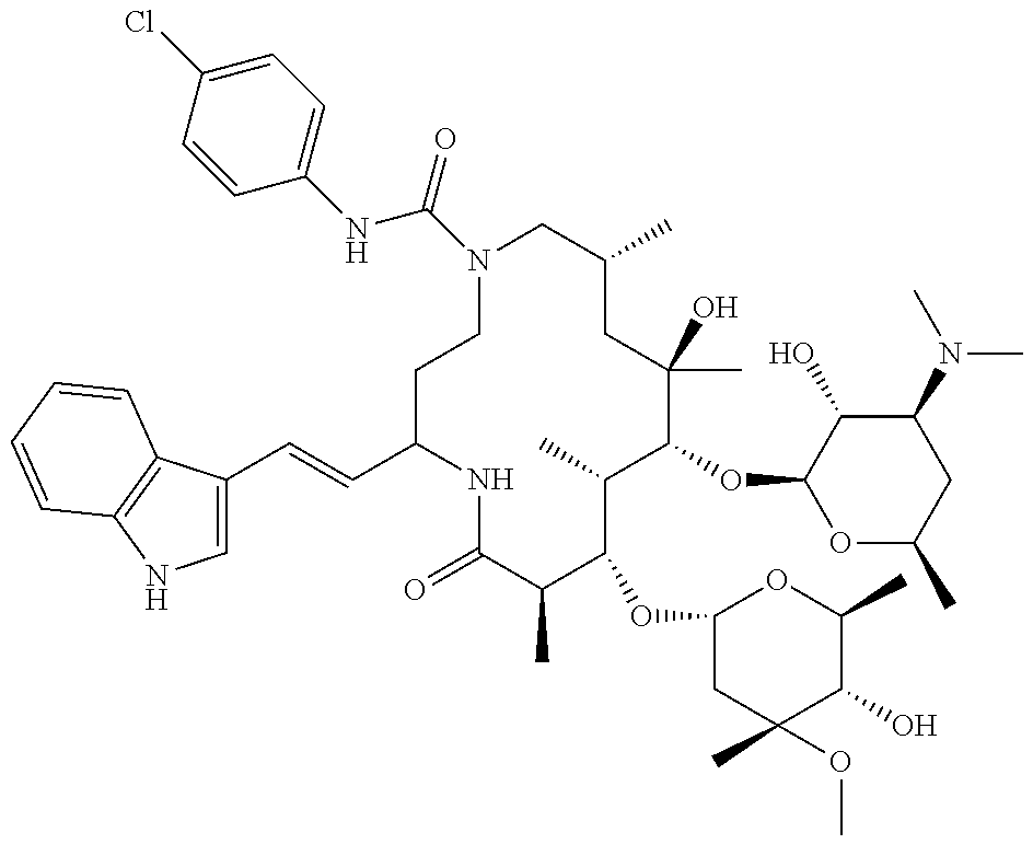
C(C1CCN(C(=O)NC2=CC=C(Cl)C=C2)CC(C)CC(C)(O)C(OC2OC(C)CC(N(C)C)C2O)C(C)C(OC2CC(OC)(C)C(O)C(C)O2)C(C)C(=O)N1)=CC1=CNC2=C1C=CC=C2
